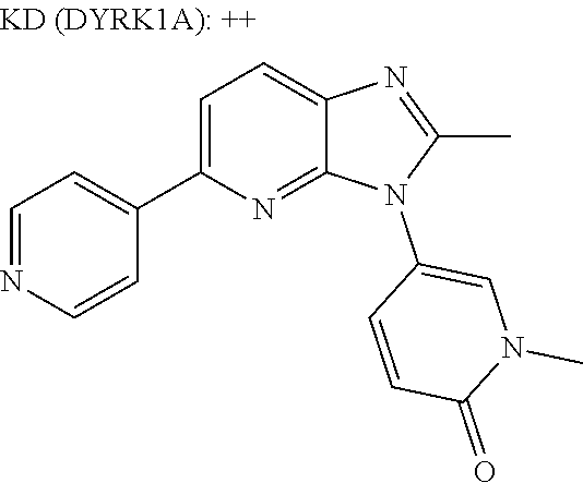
C1=NC=CC(C2=CC=C3C(=N2)N(C2=CN(C)C(=O)C=C2)C(C)=N3)=C1
